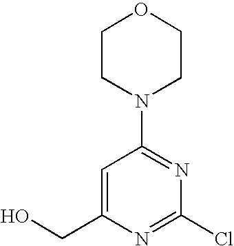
C1CN(C2=NC(Cl)=NC(CO)=C2)CCO1
